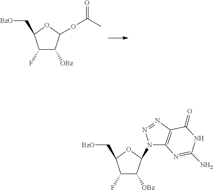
C1(F)C([OBz])C(OC(=O)C)OC1C[BzO].C1(F)C([OBz])C(N2C3=C(N=N2)C(=O)NC(N)=N3)OC1C[BzO]
